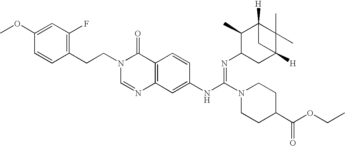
C1(CCN2C=NC3=C(C2=O)C=CC(NC(N2CCC(C(OCC)=O)CC2)=NC2CC4([H])C(C)(C)C([H])(C2C)C4)=C3)=C(F)C=C(OC)C=C1
